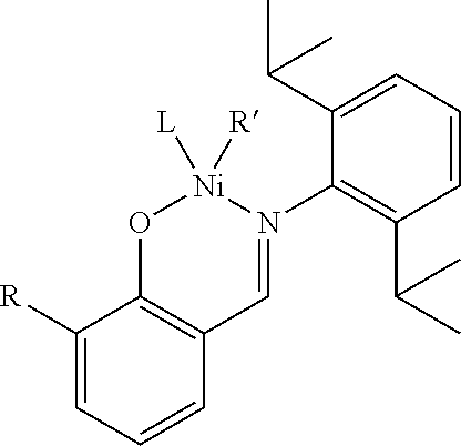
C1([R])=CC=CC2=C1O[Ni]([L])([R])N(C1=C(C(C)C)C=CC=C1C(C)C)=C2
